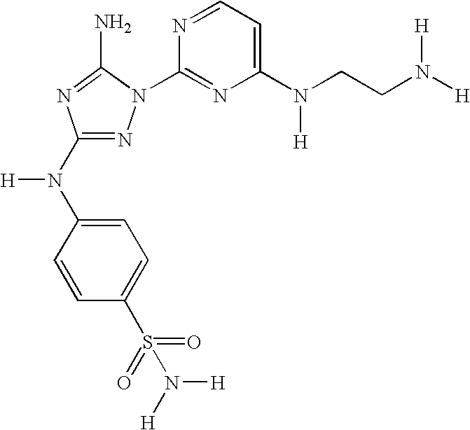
N1=C(N(C2=CC=C(S(=O)(=O)N([H])[H])C=C2)[H])N=C(N)N1C1=NC(N(CCN([H])[H])[H])=CC=N1
